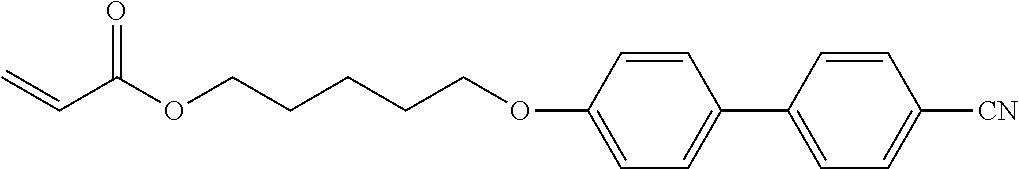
C=CC(OCCCCCOC1=CC=C(C2=CC=C([CN])C=C2)C=C1)=O
